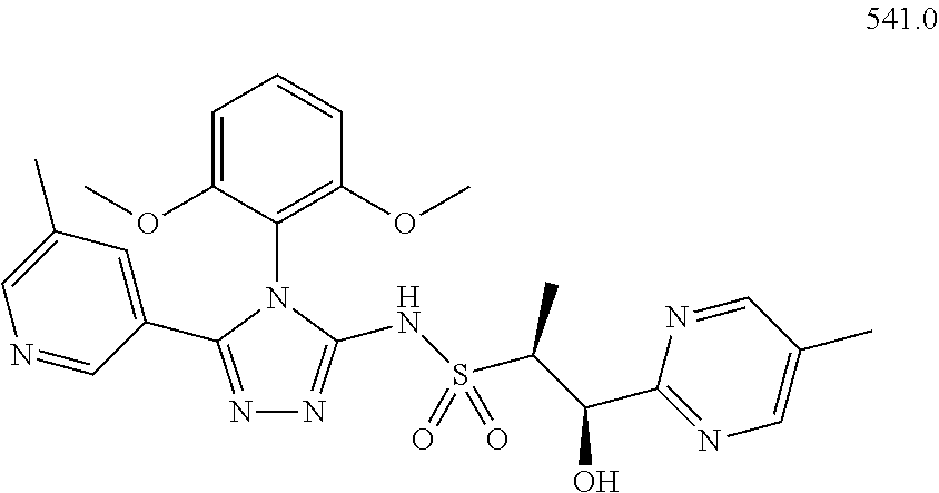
C1=C(OC)C(N2C(C3=CC(C)=CN=C3)=NN=C2NS(C(C(O)C2=NC=C(C)C=N2)C)(=O)=O)=C(OC)C=C1
